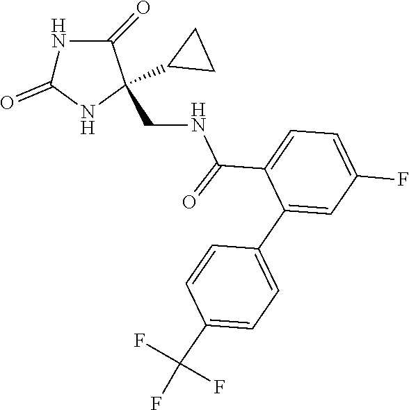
C1(=O)NC(CNC(C2=CC=C(F)C=C2C2=CC=C(C(F)(F)F)C=C2)=O)(C2CC2)C(=O)N1
